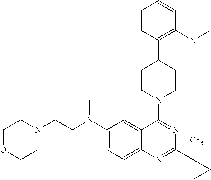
C1(N(CCN2CCOCC2)C)=CC=C2C(=C1)C(N1CCC(C3=C(N(C)C)C=CC=C3)CC1)=NC(C1([CF3])CC1)=N2
